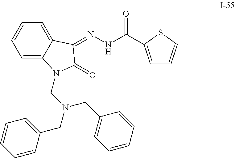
C1(=O)C(=NNC(=O)C2=CC=CS2)C2=CC=CC=C2N1CN(CC1=CC=CC=C1)CC1=CC=CC=C1
